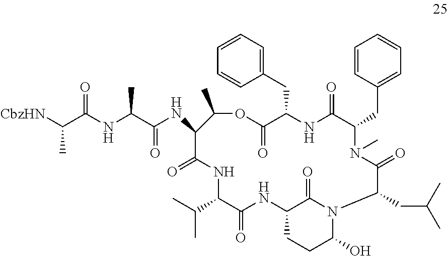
C1=CC(CC2N(C)C(=O)C(CC(C)C)N3C(O)CCC(NC(=O)C(C(C)C)NC(=O)C(NC(C(NC(C([CbzHN])C)=O)C)=O)C(C)OC(=O)C(CC4=CC=CC=C4)NC2=O)C3=O)=CC=C1
